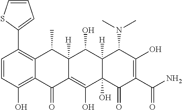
C1=CC(O)=C2C(=C1C1=CC=CS1)C(C)C1([H])C(=C(O)C3(O)C([H])(C1O)C(N(C)C)C(O)=C(C(N)=O)C3=O)C2=O
